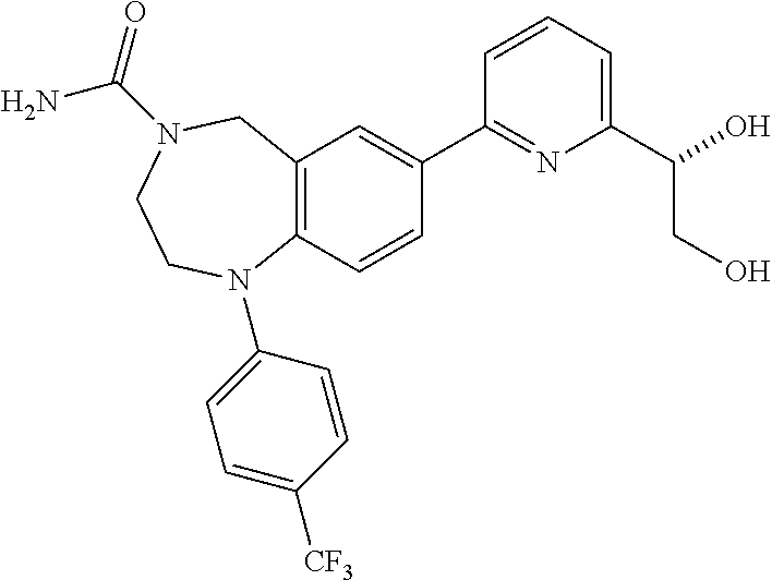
C12=C(C=CC(C3=NC(C(O)CO)=CC=C3)=C1)N(C1=CC=C([CF3])C=C1)CCN(C(=O)N)C2
